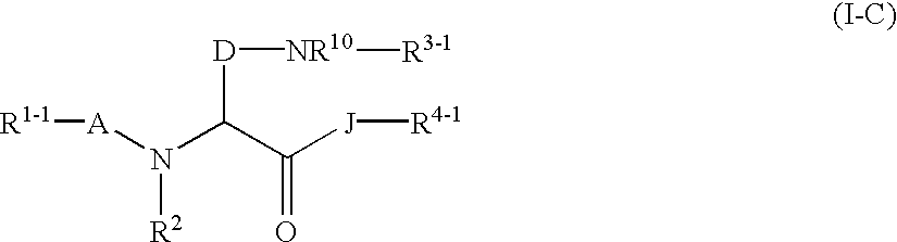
[A](N(C(C([J][R4-1])=O)[D][NR10][R3-1])[R2])[R1-1]
